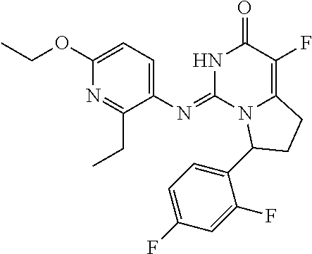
C1(OCC)=CC=C(N=C2N3C(=C(F)C(=O)N2)CCC3C2=CC=C(F)C=C2F)C(CC)=N1
